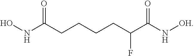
N(C(CCCCC(C(N[OH])=O)F)=O)O
